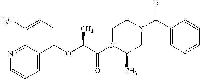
C1=C2C(=NC=C1)C(C)=CC=C2OC(C)C(=O)N1C(C)CN(C(=O)C2=CC=CC=C2)CC1
